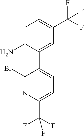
C1=C(N)C(C2=CC=C(C(F)(F)F)N=C2Br)=CC(C(F)(F)F)=C1
